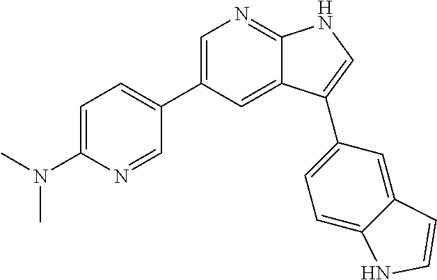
C1=C(C2=CC=C(N(C)C)N=C2)C=C2C(=N1)NC=C2C1=CC=C2C(=C1)C=CN2
